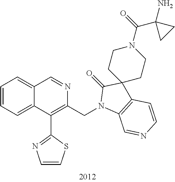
C1=CC=C2C(=C1)C=NC(CN1C3=C(C=CN=C3)C3(C1=O)CCN(C(=O)C1(N)CC1)CC3)=C2C1=NC=CS1
